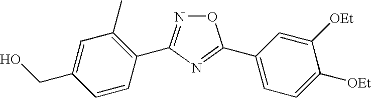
O1N=C(C2=C(C)C=C(CO)C=C2)N=C1C1=CC=C([OEt])C([OEt])=C1
